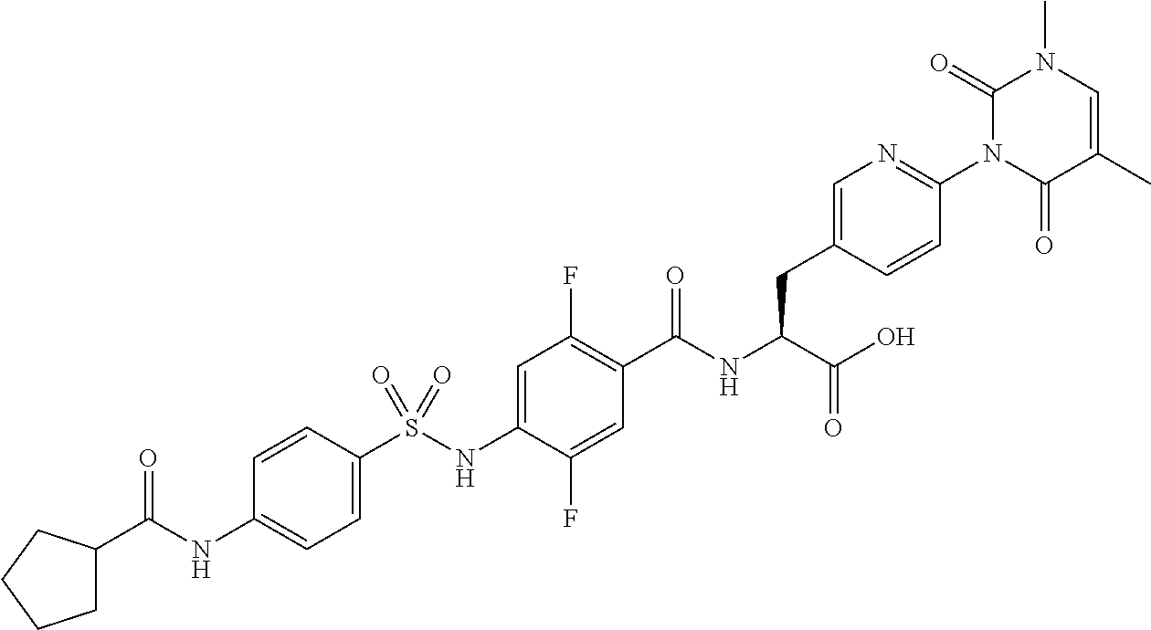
C1=C(S(NC2=CC(F)=C(C(NC(C(O)=O)CC3=CN=C(N4C(=O)C(C)=CN(C)C4=O)C=C3)=O)C=C2F)(=O)=O)C=CC(NC(=O)C2CCCC2)=C1
